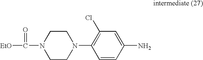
C1CN(C([EtO])=O)CCN1C1=C(Cl)C=C(N)C=C1
